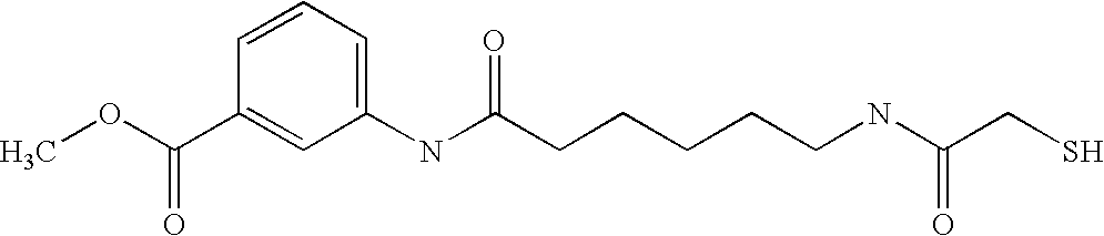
C1=CC=C(NC(CCCCCNC(CS)=O)=O)C=C1C(OC)=O
